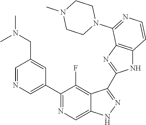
C1=NC=C(C2=NC=C3C(=C2F)C(C2=NC4=C(N2)C=CN=C4N2CCN(C)CC2)=NN3)C=C1CN(C)C
